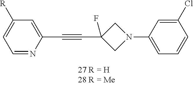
C1=NC(C#CC2(F)CN(C3=CC=CC(Cl)=C3)C2)=CC([R])=C1
